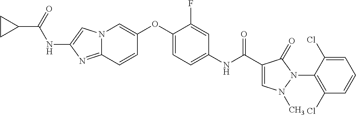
N12C(=NC(NC(C3CC3)=O)=C1)C=CC(OC1=CC=C(NC(=O)C3=CN(C)N(C4=C(Cl)C=CC=C4Cl)C3=O)C=C1F)=C2
